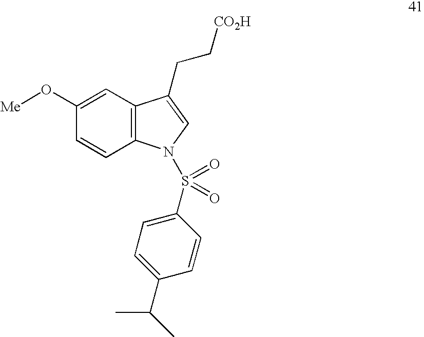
C1=C(O[Me])C=CC2=C1C(CC[CO2H])=CN2S(C1=CC=C(C(C)C)C=C1)(=O)=O
